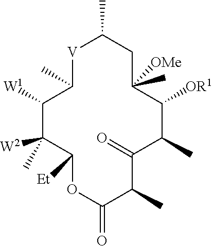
C1([W1])C(C)([W2])C([Et])OC(=O)C(C)C(=O)C(C)C([OR1])C(C)([OMe])CC(C)[V]C1C
